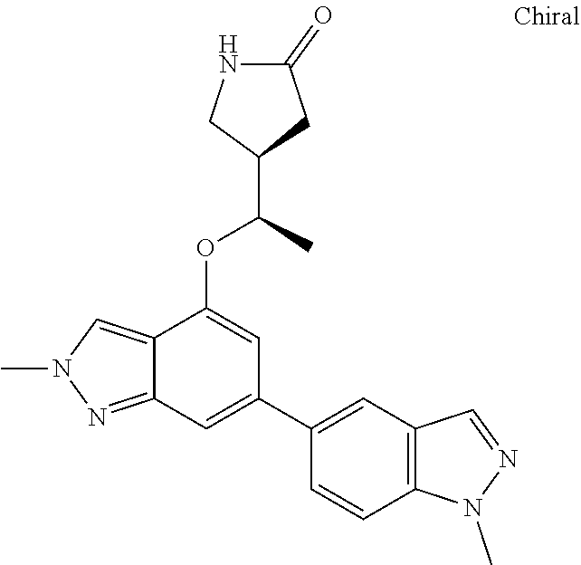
C12=NN(C)C=C1C(OC(C)C1CC(=O)NC1)=CC(C1=CC3=C(C=C1)N(C)N=C3)=C2
